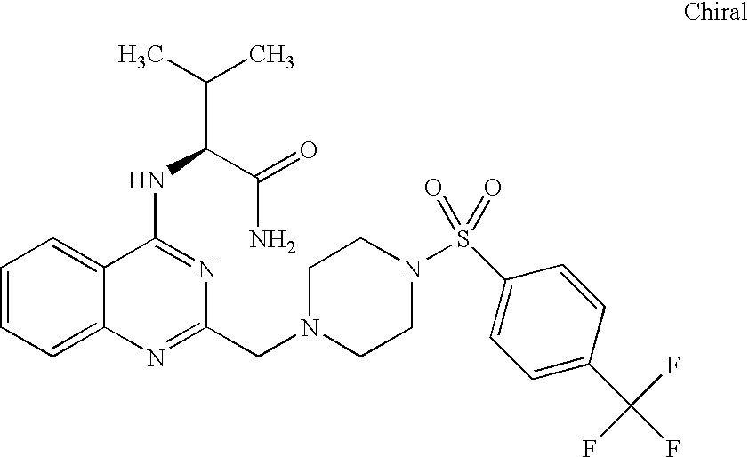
C1=CC=C2C(=C1)C(NC(C(C)C)C(=O)N)=NC(CN1CCN(S(C3=CC=C(C(F)(F)F)C=C3)(=O)=O)CC1)=N2
